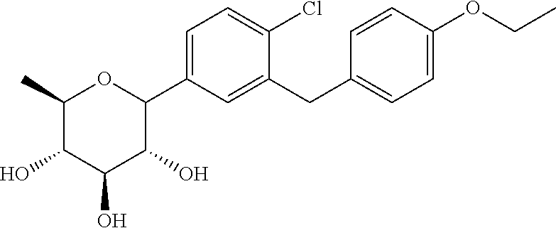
C1=C(C2OC(C)C(O)C(O)C2O)C=C(CC2=CC=C(OCC)C=C2)C(Cl)=C1
